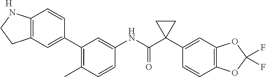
C1(NC(C2(C3=CC4=C(C=C3)OC(F)(F)O4)CC2)=O)=CC(C2=CC3=C(C=C2)NCC3)=C(C)C=C1.[H]
